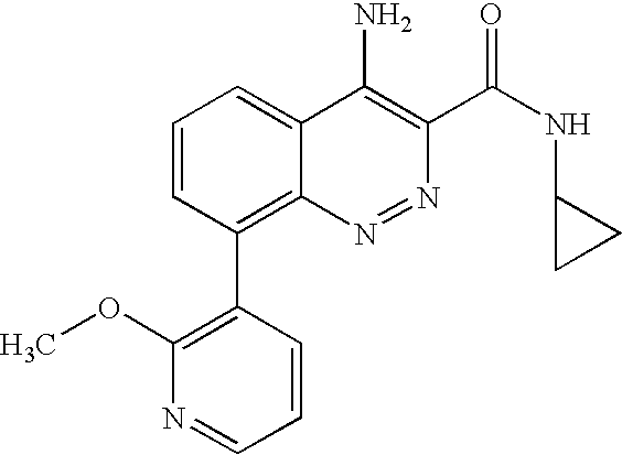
C1=CC(C2=C(OC)N=CC=C2)=C2C(=C1)C(N)=C(C(NC1CC1)=O)N=N2
